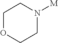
C1OCCN([M])C1
